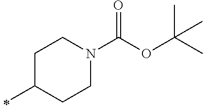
C(N1CCC(C)CC1)(OC(C)(C)C)=O
